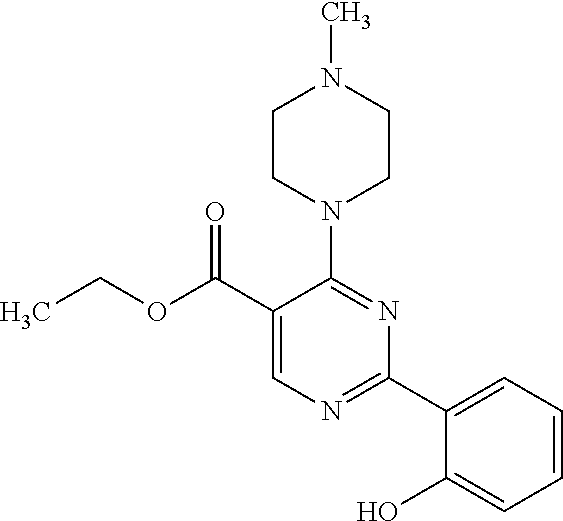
CCOC(C1=CN=C(C2=CC=CC=C2O)N=C1N1CCN(C)CC1)=O
